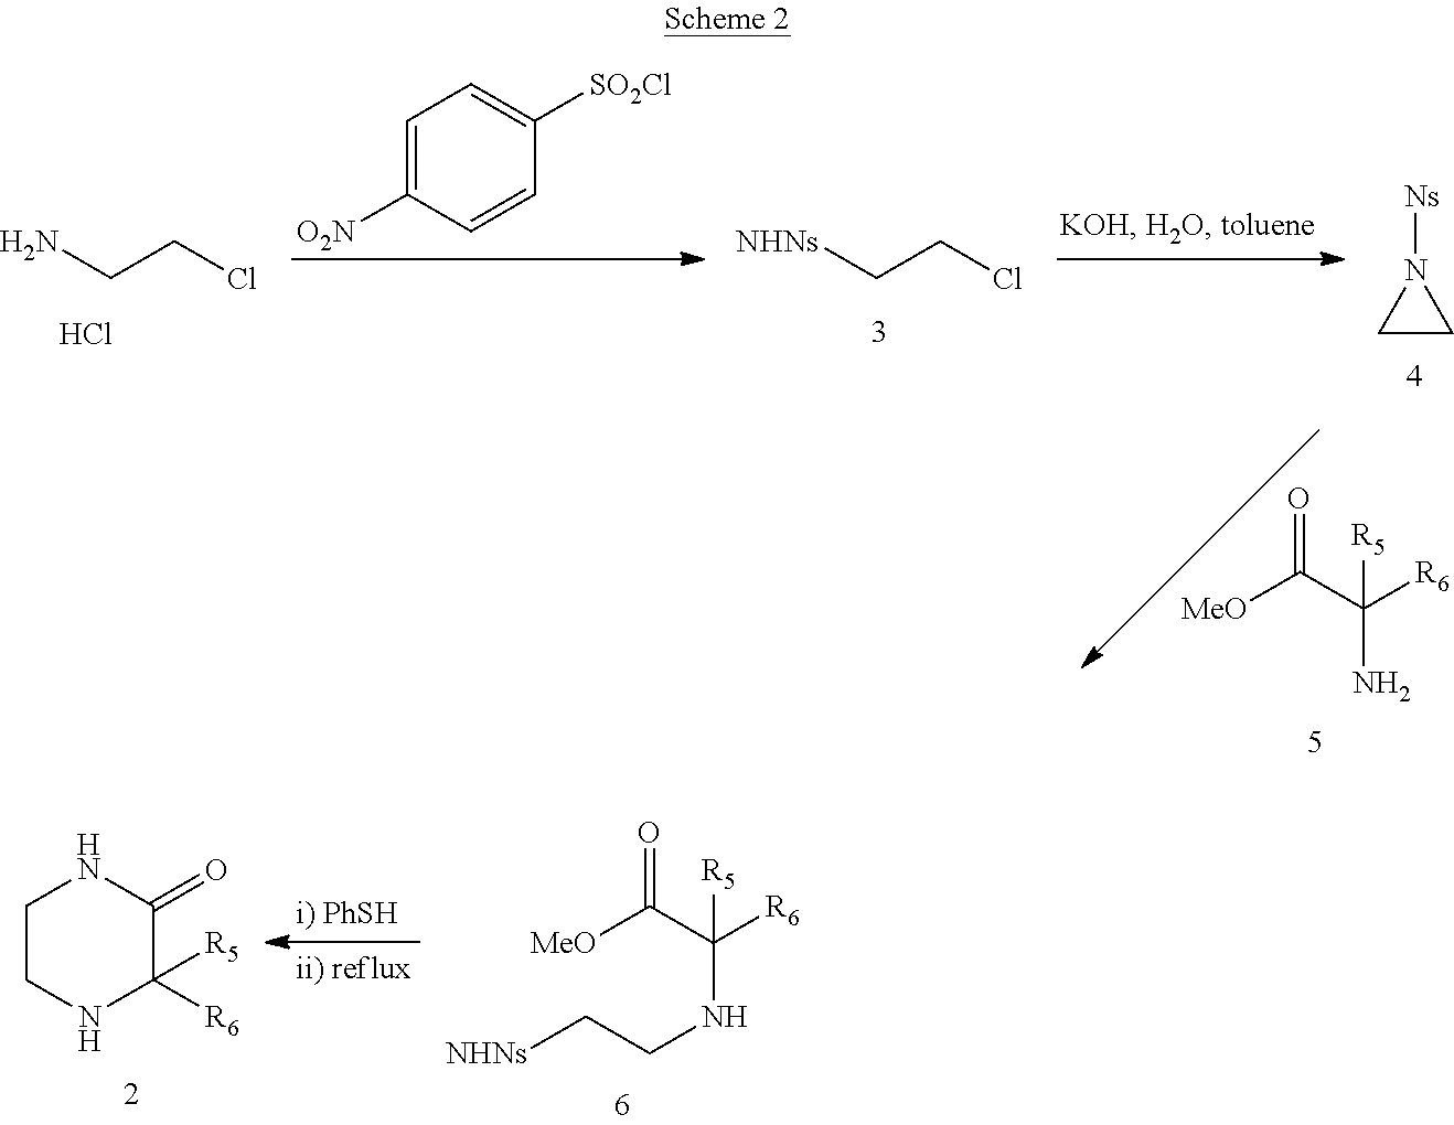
NCCCl.Cl.C1=C([O2N])C=CC([SO2Cl])=C1.[NHNs]CCCl.C1CN1[Ns].O=C([MeO])C(N)([R6])[R5].[MeO]C(C(NCC[NHNs])([R6])[R5])=O.C1CNC([R5])([R6])C(=O)N1
